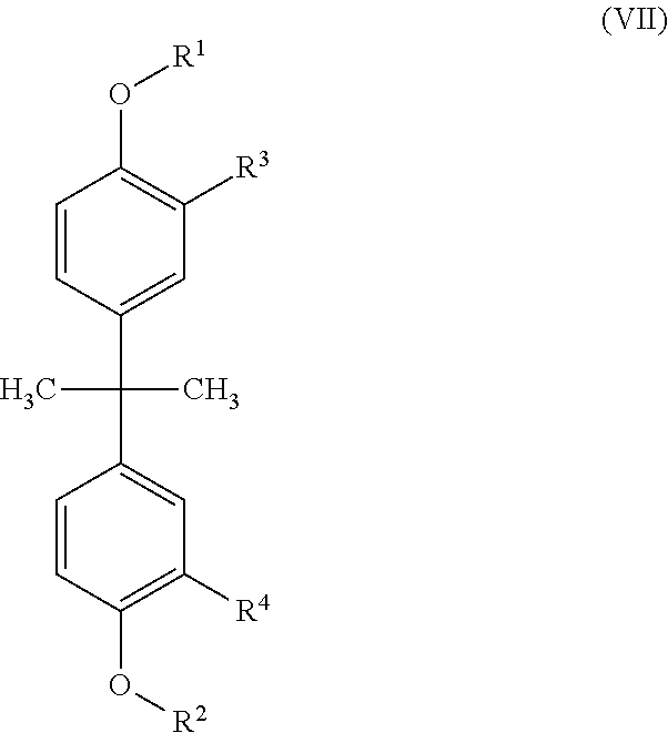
C1=CC(C(C)(C)C2=CC([R4])=C(O[R2])C=C2)=CC([R3])=C1O[R1]
